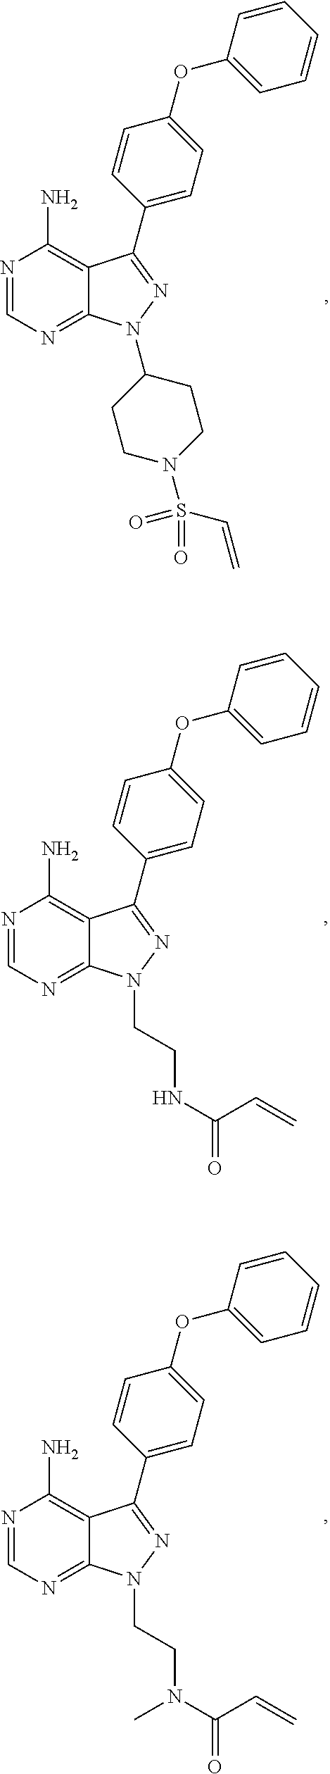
N1=CN=C2C(=C1N)C(C1=CC=C(OC3=CC=CC=C3)C=C1)=NN2C1CCN(S(C=C)(=O)=O)CC1.N1=CN=C2C(=C1N)C(C1=CC=C(OC3=CC=CC=C3)C=C1)=NN2CCNC(=O)C=C.N1=CN=C2C(=C1N)C(C1=CC=C(OC3=CC=CC=C3)C=C1)=NN2CCN(C(=O)C=C)C
